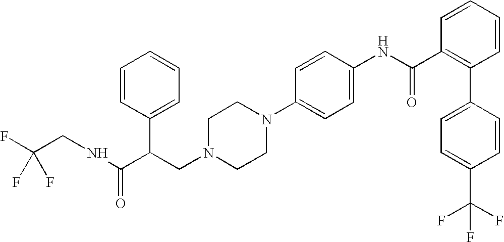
N(C(C(CN1CCN(C2=CC=C(NC(C3=C(C4=CC=C(C(F)(F)F)C=C4)C=CC=C3)=O)C=C2)CC1)C1=CC=CC=C1)=O)CC(F)(F)F
